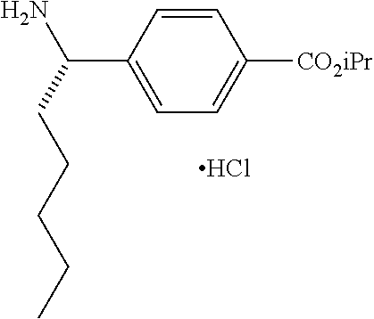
C1=CC(C(N)CCCCC)=CC=C1[CO2iPr].Cl
